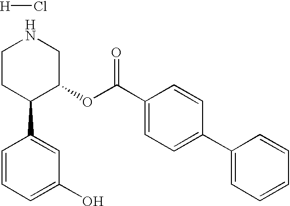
C1CC(C2=CC(O)=CC=C2)C(OC(C2=CC=C(C3=CC=CC=C3)C=C2)=O)CN1.[H]Cl
